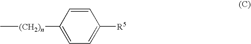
C1=CC([(CH2)n]C)=CC=C1[R5]
